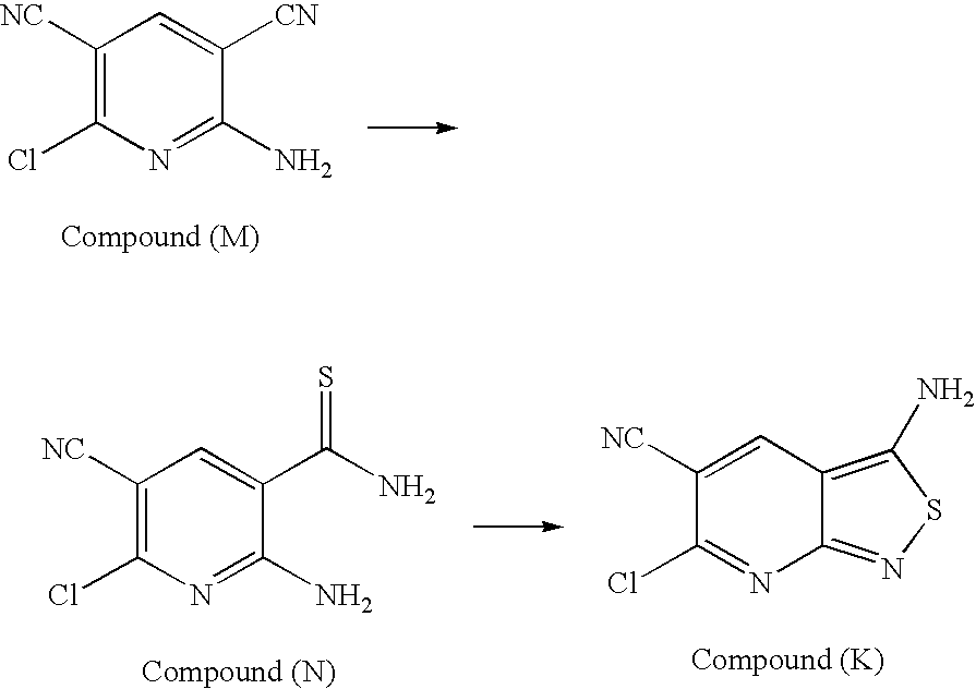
C1([NC])=C(Cl)N=C(N)C([CN])=C1.C1([NC])=C(Cl)N=C(N)C(C(N)=S)=C1.C1([NC])=CC2=C(N)SN=C2N=C1Cl
